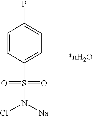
C1=CC(S(N([Na])Cl)(=O)=O)=CC=C1P
